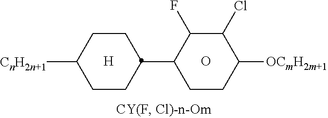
[H].O.[CnH2n+1]C1CCC(C2C(F)C(Cl)C([OCmH2m+1])CC2)CC1
